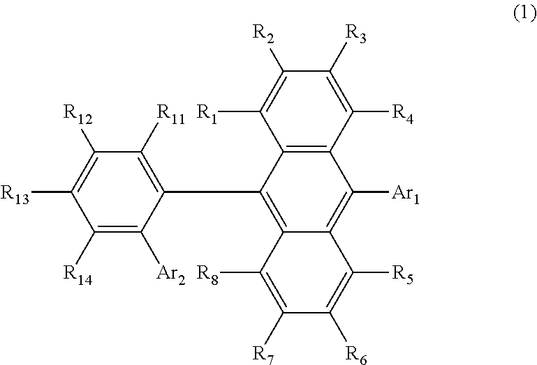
C1([R14])=C([Ar2])C(C2=C3C(=C([Ar1])C4=C2C([R1])=C([R2])C([R3])=C4[R4])C([R5])=C([R6])C([R7])=C3[R8])=C([R11])C([R12])=C1[R13]
